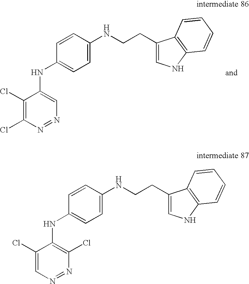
C1=CC(NCCC2=CNC3=C2C=CC=C3)=CC=C1NC1=CN=NC(Cl)=C1Cl.C1=CC(NCCC2=CNC3=C2C=CC=C3)=CC=C1NC1=C(Cl)N=NC=C1Cl
